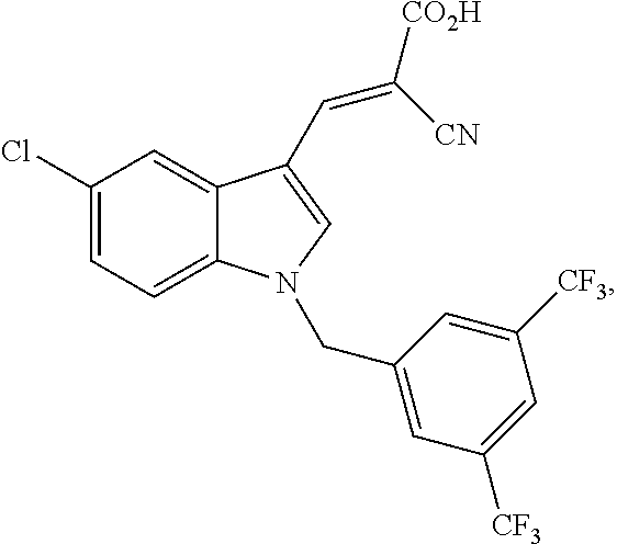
C1(Cl)=CC=C2C(=C1)C(C=C([CO2H])[CN])=CN2CC1=CC([CF3])=CC([CF3])=C1
